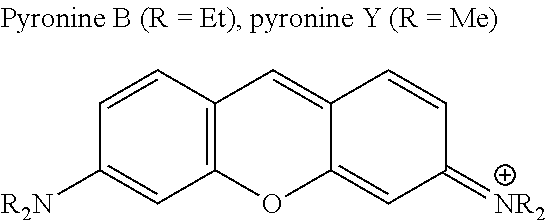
C12=C(C=CC([R2N])=C1)C=C1C(=CC(=[NR2])C=C1)O2
